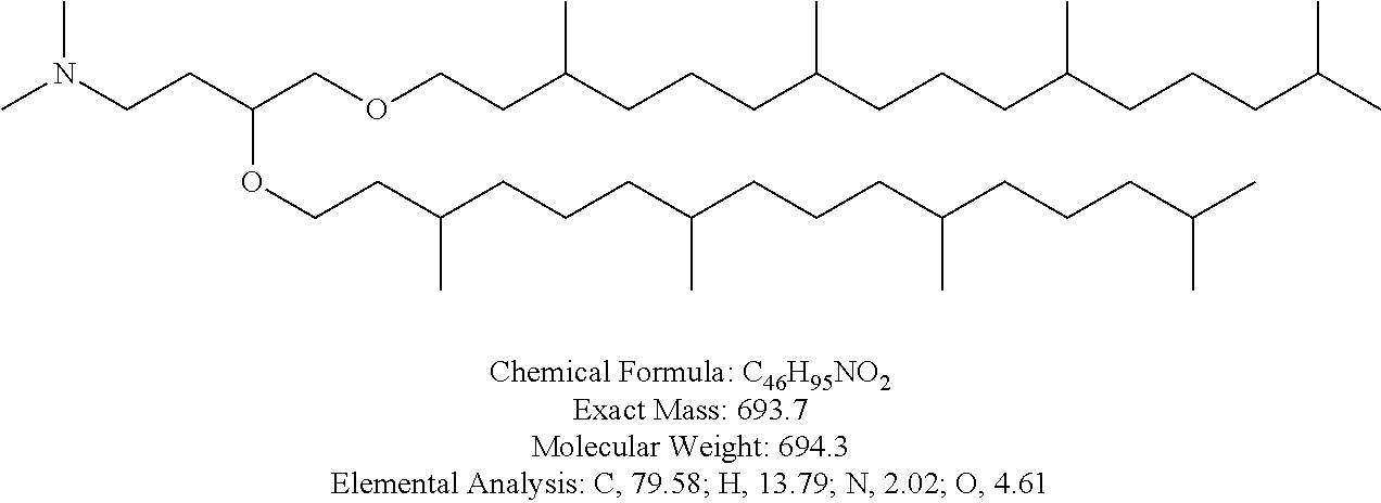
CN(CCC(COCCC(CCCC(C)CCCC(C)CCCC(C)C)C)OCCC(CCCC(C)CCCC(C)CCCC(C)C)C)C
